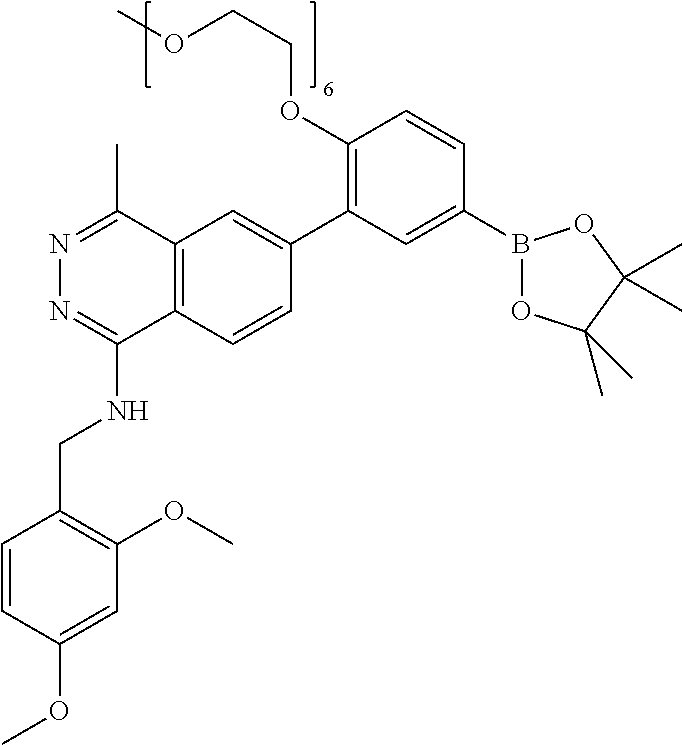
C1(OCCOC)=C(C2=CC3=C(C=C2)C(NCC2=C(OC)C=C(OC)C=C2)=NN=C3C)C=C(B2OC(C)(C)C(C)(C)O2)C=C1
